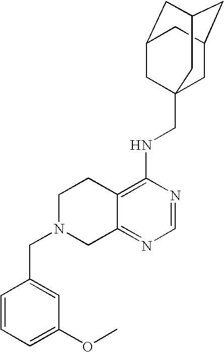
C12=C(NCC34CC5CC(CC(C3)C5)C4)N=CN=C1CN(CC1=CC(OC)=CC=C1)CC2
